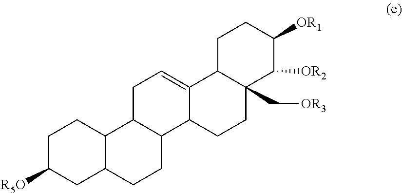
C12C(CCC3C1CC=C1C3CCC3(C[OR3])C1CCC([OR1])C3[OR2])CC([R5O])CC2
